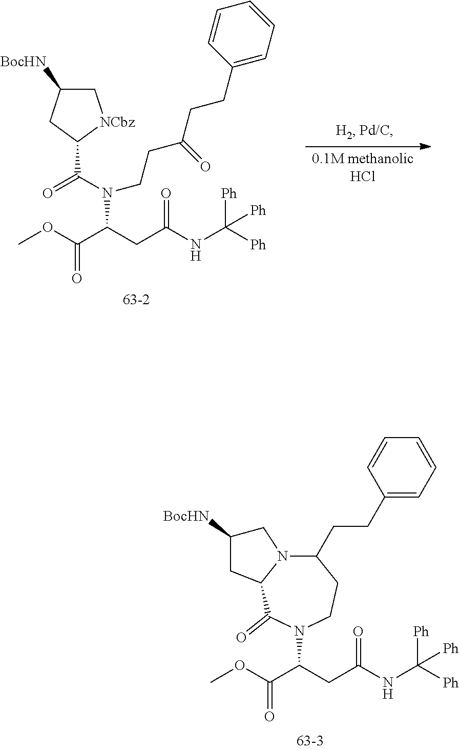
COC(C(CC(NC([Ph])([Ph])[Ph])=O)N1CCC(CCC2=CC=CC=C2)N2C(C1=O)CC([BocHN])C2)=O.COC(C(CC(NC([Ph])([Ph])[Ph])=O)N(CCC(CCC1=CC=CC=C1)=O)C(C1CC([BocHN])C[NCbz]1)=O)=O
